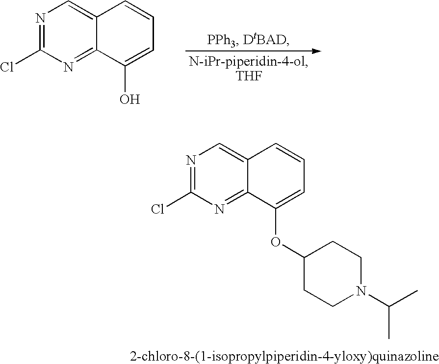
C12=CN=C(Cl)N=C1C(O)=CC=C2.C12=CN=C(Cl)N=C1C(OC1CCN(C(C)C)CC1)=CC=C2
